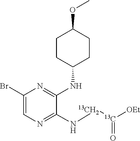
C1(Br)=CN=C(N[13CH2][13C]([OEt])=O)C(NC2CCC(OC)CC2)=N1
